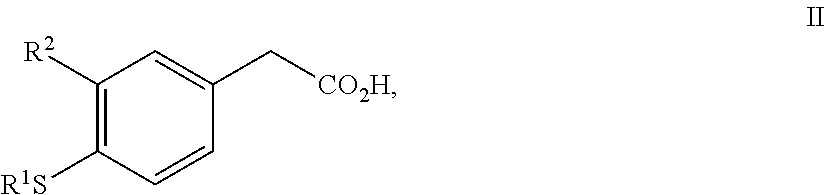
C1([R2])=C([R1S])C=CC(C[CO2H])=C1
